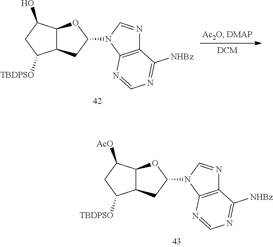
C1C([TBDPSO])C2C(C1O)OC(N1C=NC3=C1N=CN=C3[NHBz])C2.C1C([TBDPSO])C2C(C1[AcO])OC(N1C=NC3=C1N=CN=C3[NHBz])C2
